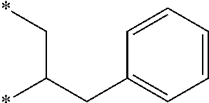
*C(CC1=CC=CC=C1)C*
